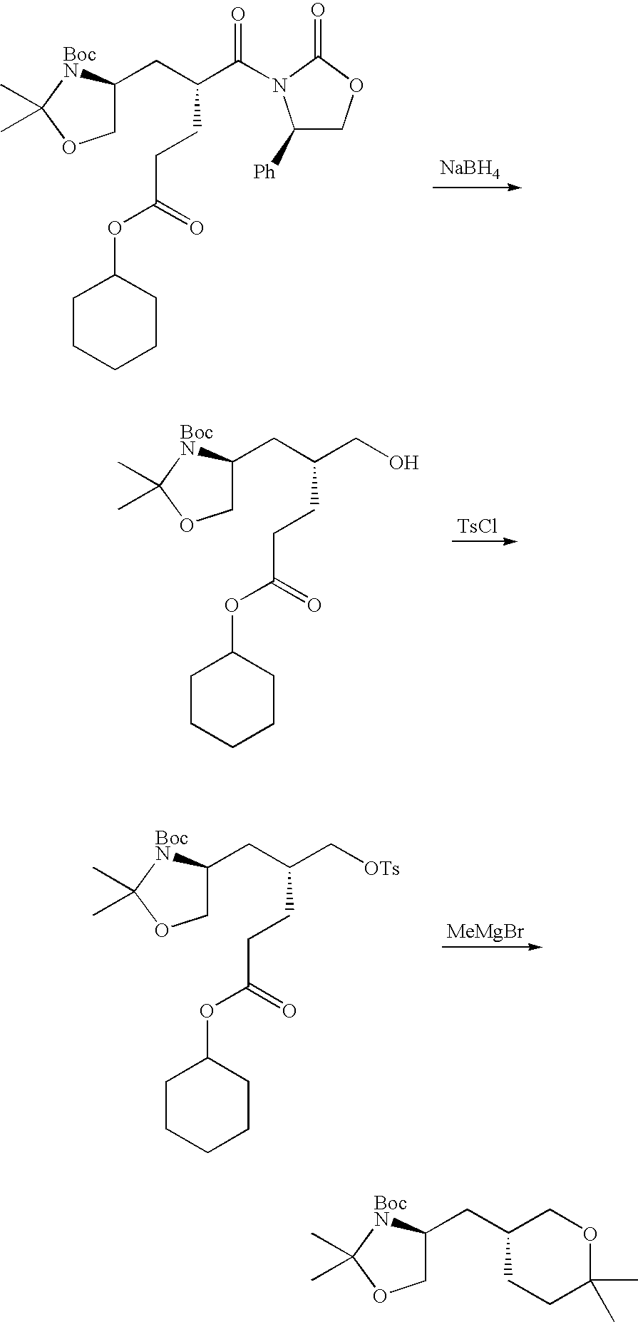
C1C(CC(C(=O)N2C([Ph])COC2=O)CCC(=O)OC2CCCCC2)[BocN]C(C)(C)O1.[NaBH4].C1C(CC(CO)CCC(=O)OC2CCCCC2)[BocN]C(C)(C)O1.[TsCl].C1C(CC(C[OTs])CCC(=O)OC2CCCCC2)[BocN]C(C)(C)O1.[MeMgBr].C1C(CC2CCC(C)(C)OC2)[BocN]C(C)(C)O1
